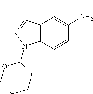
C12=C(C=CC(N)=C1C)N(C1OCCCC1)N=C2
